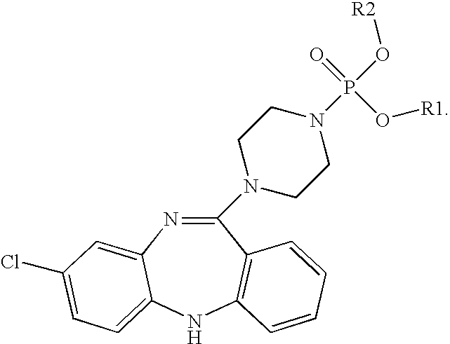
C1(N2CCN(P(O[R2])(=O)O[R1])CC2)=NC2=CC(Cl)=CC=C2NC2=C1C=CC=C2
